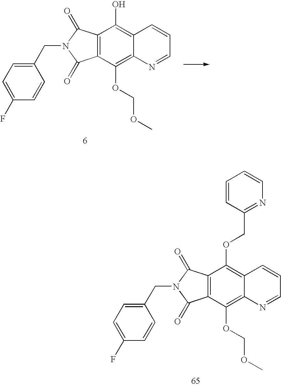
C12=C(C(OCOC)=C3C(=C1OCC1=NC=CC=C1)C=CC=N3)C(=O)N(CC1=CC=C(F)C=C1)C2=O.C12=C(C(OCOC)=C3C(=C1O)C=CC=N3)C(=O)N(CC1=CC=C(F)C=C1)C2=O
